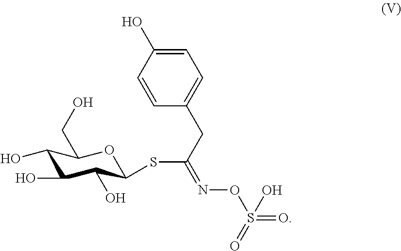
C1(O)C(O)C(O)C(SC(CC2=CC=C(O)C=C2)=NOS(=O)(=O)O)OC1CO
